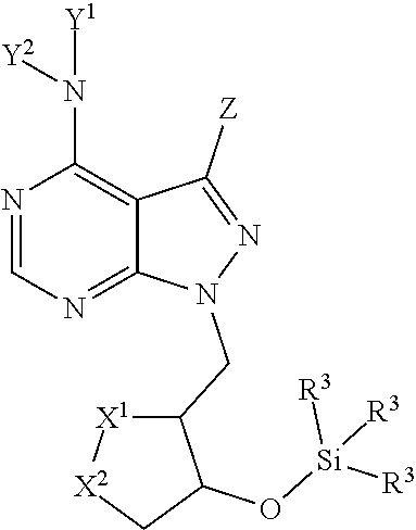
N1=CN=C2C(=C1N([Y2])[Y1])C([Z])=NN2CC1[X1][X2]CC1O[Si]([R3])([R3])[R3]
